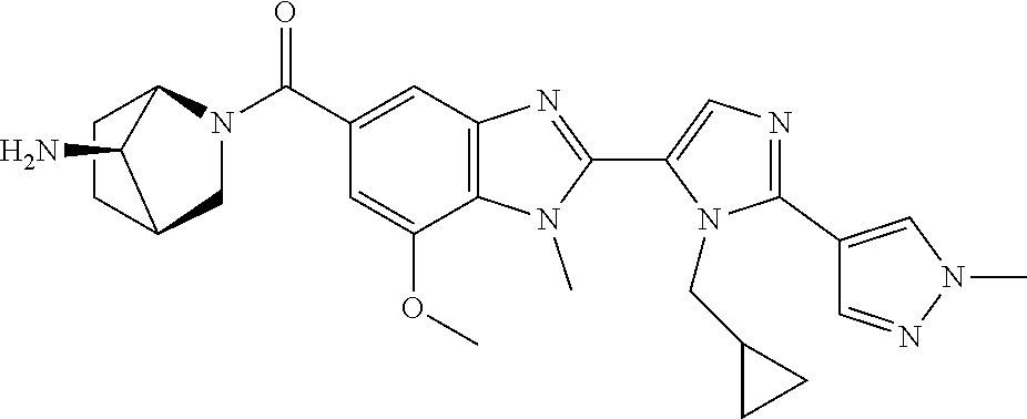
N1=C(C2=CN(C)N=C2)N(CC2CC2)C(C2=NC3=C(N2C)C(OC)=CC(C(N2CC4CCC2C4N)=O)=C3)=C1
